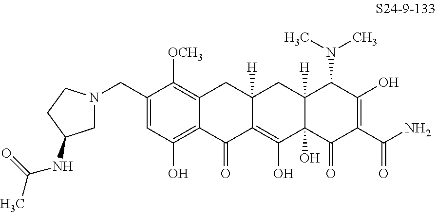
C1=C(CN2CC(NC(C)=O)CC2)C([OCH3])=C2C(=C1O)C(=O)C1=C(O)C3(O)C([H])(CC1([H])C2)C(N(C)C)C(O)=C(C(N)=O)C3=O
